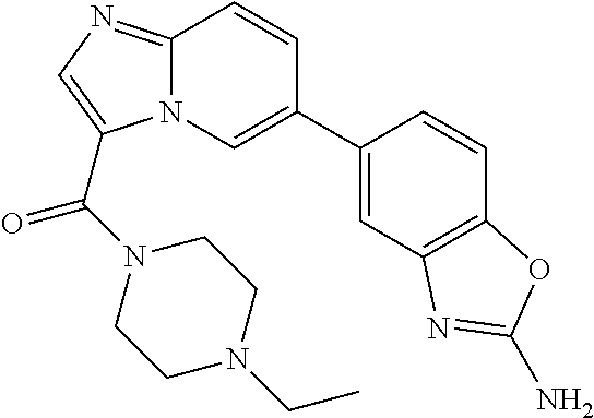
C1=C(C2=CN3C(=NC=C3C(N3CCN(CC)CC3)=O)C=C2)C=CC2=C1N=C(N)O2
